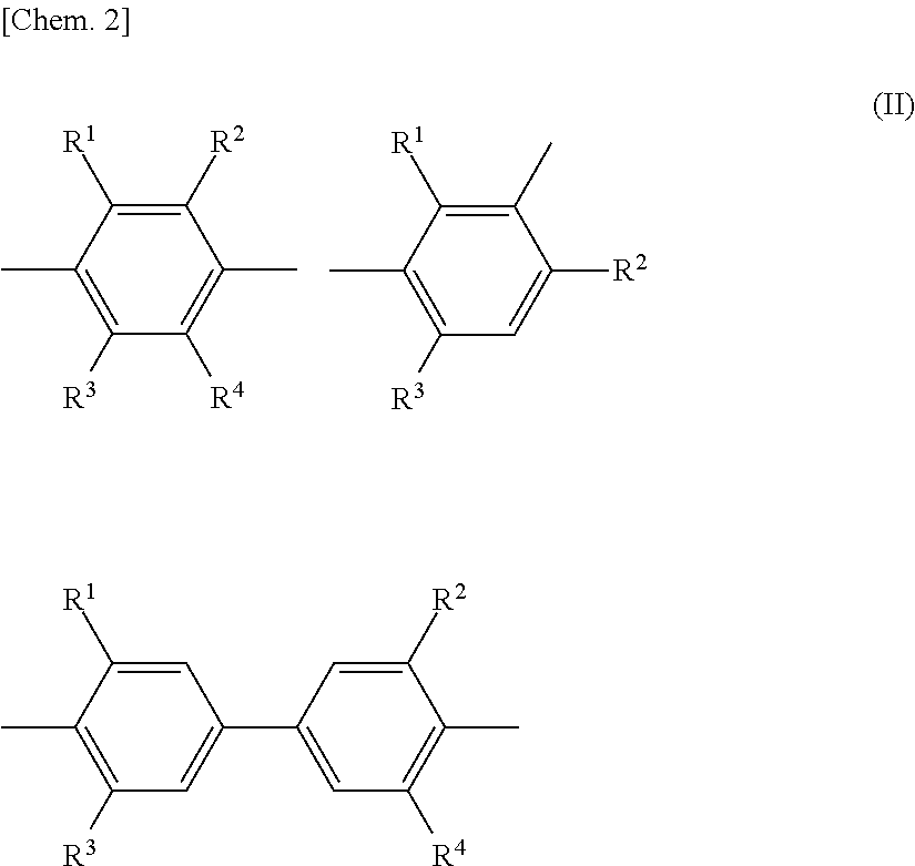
C1([R2])=C([R1])C(C)=C([R3])C([R4])=C1C.C1(C)=C([R1])C(C)=C([R3])C=C1[R2].C1=C([R1])C(C)=C([R3])C=C1C1=CC([R4])=C(C)C([R2])=C1
